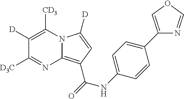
N12C(=C(C(=O)NC3=CC=C(C4=COC=N4)C=C3)C=C1[D])N=C([D3C])C([D])=C2[CD3]
